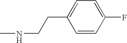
C1=C(CCNC)C=CC(F)=C1
